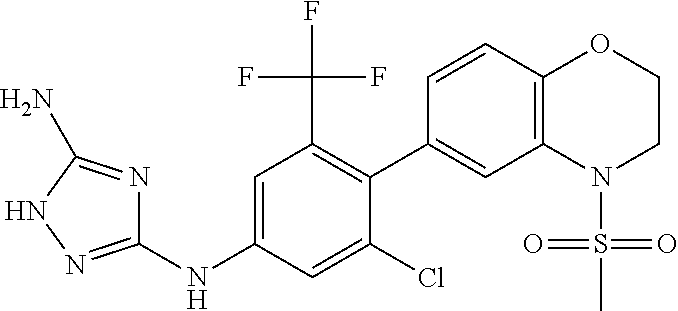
C1=CC2=C(C=C1C1=C(C(F)(F)F)C=C(NC3=NNC(N)=N3)C=C1Cl)N(S(C)(=O)=O)CCO2
